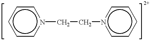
c1cn(CCn2ccccc2)ccc1
